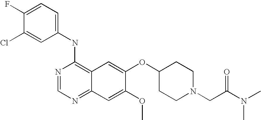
C1=C(Cl)C(F)=CC=C1NC1=C2C(=NC=N1)C=C(OC)C(OC1CCN(CC(N(C)C)=O)CC1)=C2
